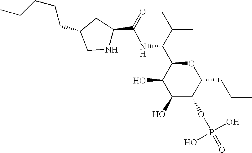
C1(O)C(OP(=O)(O)O)C(CCC)OC(C(C(C)C)NC(=O)C2NCC(CCCCC)C2)C1O
